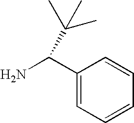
NC(C1=CC=CC=C1)C(C)(C)C
